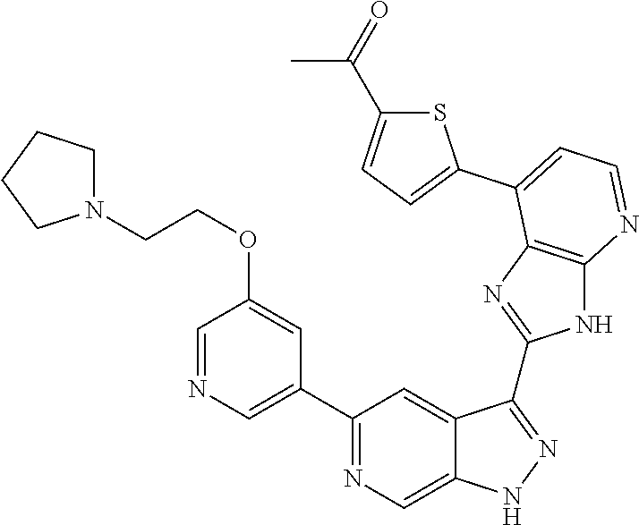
C1(C2=NC=C3C(=C2)C(C2=NC4=C(N2)N=CC=C4C2=CC=C(C(=O)C)S2)=NN3)=CN=CC(OCCN2CCCC2)=C1
